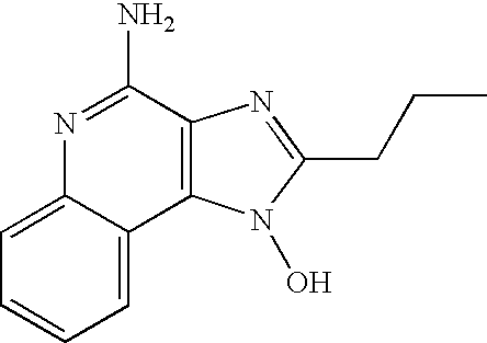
C1=C2C(=CC=C1)C1=C(C(N)=N2)N=C(CCC)N1O
